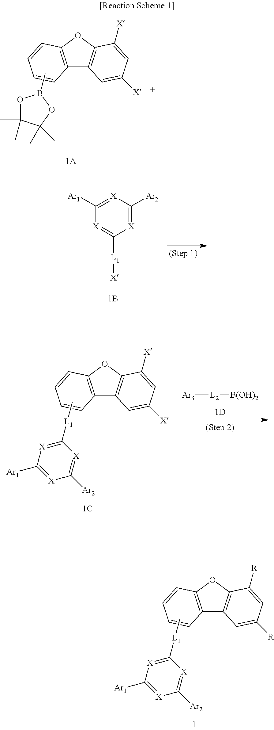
C12=C(OC3=C1C=C([X])C=C3[X])C=CC=C2.CB1OC(C)(C)C(C)(C)O1.C1([Ar1])=[X]C([Ar2])=[X]C([L1][X])=[X]1.C12=C(OC3=C1C=C([X])C=C3[X])C=CC=C2.C[L1]C1=[X]C([Ar1])=[X]C([Ar2])=[X]1.[Ar3][L2][B(OH)2].C12=C(OC3=C1C=C([R])C=C3[R])C=CC=C2.C[L1]C1=[X]C([Ar1])=[X]C([Ar2])=[X]1
